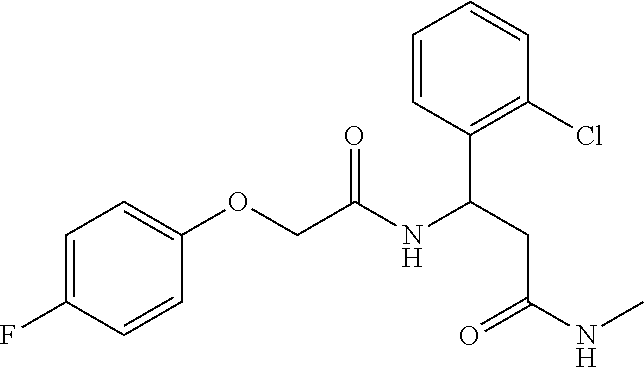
C1=C(F)C=CC(OCC(NC(CC(=O)NC)C2=C(Cl)C=CC=C2)=O)=C1
